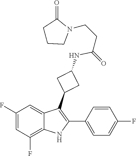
C1(=O)CCCN1CCC(NC1CC(C2=C(C3=CC=C(F)C=C3)NC3=C(F)C=C(F)C=C32)C1)=O
